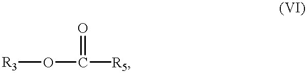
[R3]OC([R5])=O
